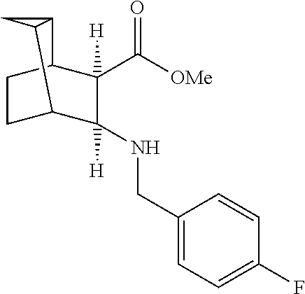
C1(C([OMe])=O)([H])C(NCC2=CC=C(F)C=C2)([H])C2C3C(C1CC2)C3
